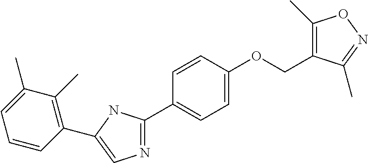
C1=CC(C2=CN=C(C3=CC=C(OCC4=C(C)ON=C4C)C=C3)N2)=C(C)C(C)=C1
